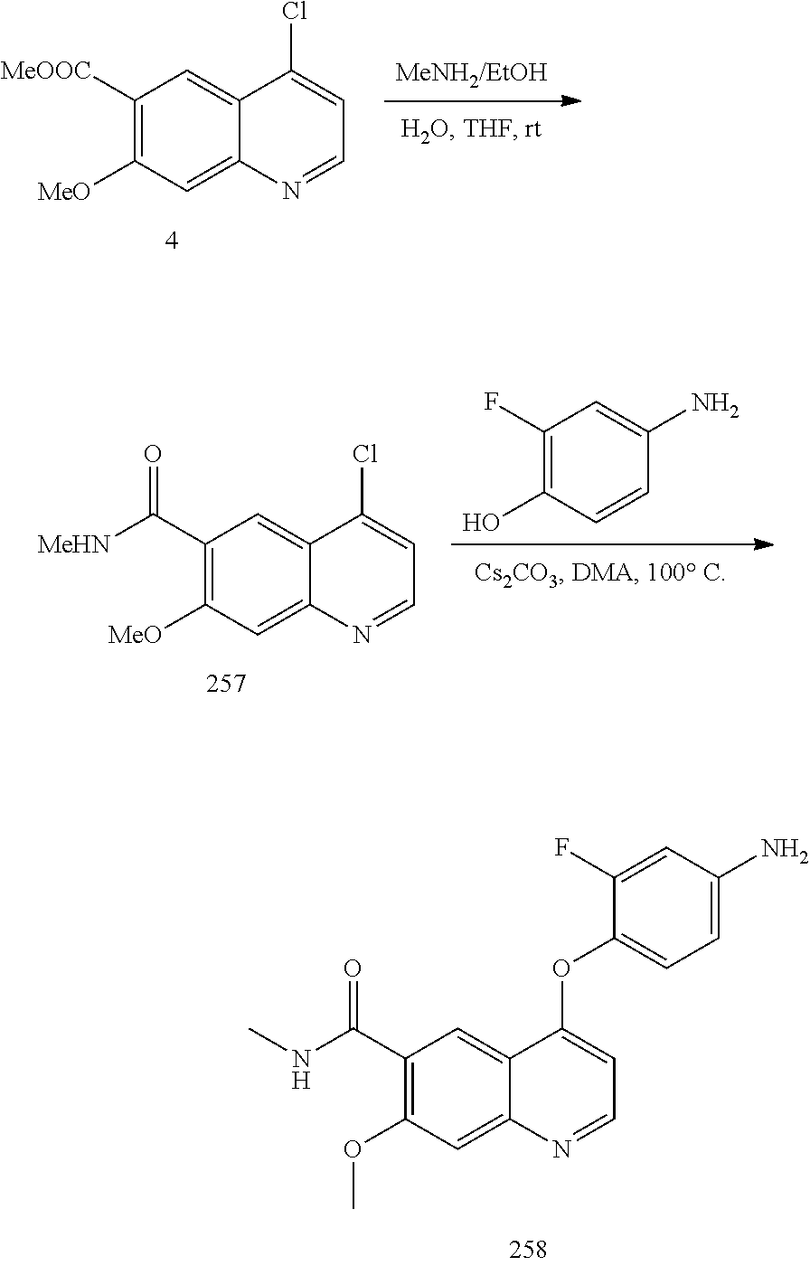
C1([MeOOC])=C([MeO])C=C2C(=C1)C(Cl)=CC=N2.C1(F)=C(O)C=CC(N)=C1.C1(C([MeHN])=O)=C([MeO])C=C2C(=C1)C(Cl)=CC=N2.C1(C(NC)=O)=C(OC)C=C2C(=C1)C(OC1=CC=C(N)C=C1F)=CC=N2
